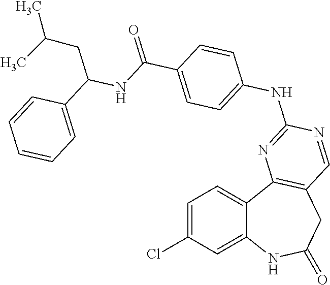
C1=C(Cl)C=C2C(=C1)C1=C(CC(=O)N2)C=NC(NC2=CC=C(C(NC(C3=CC=CC=C3)CC(C)C)=O)C=C2)=N1
